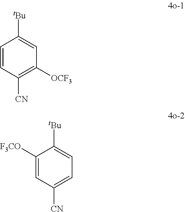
C1=CC([CN])=C([OCF3])C=C1[tBu].C1([F3CO])=CC([CN])=CC=C1[tBu]
